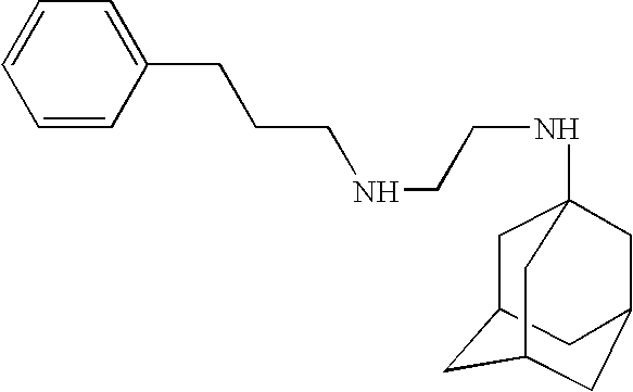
C(CNCCNC12CC3CC(C1)CC(C3)C2)CC1=CC=CC=C1
